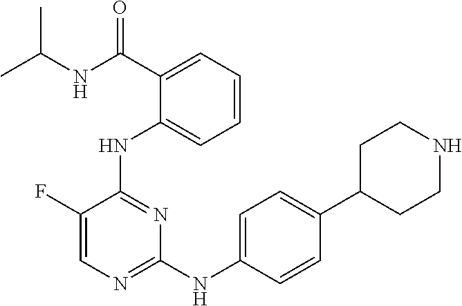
C1=C(NC2=NC=C(F)C(NC3=CC=CC=C3C(NC(C)C)=O)=N2)C=CC(C2CCNCC2)=C1
